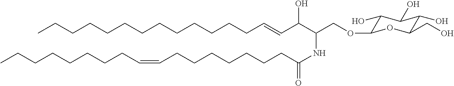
CCCCCCCCCCCCCC=CC(C(COC1C(O)C(O)C(O)C(CO)O1)NC(CCCCCCCC=CCCCCCCCC)=O)O
